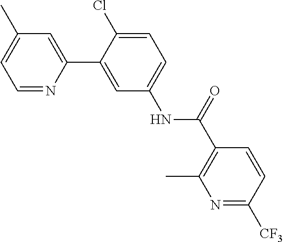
C1(C2=CC(NC(=O)C3=C(C)N=C([CF3])C=C3)=CC=C2Cl)=CC(C)=CC=N1
